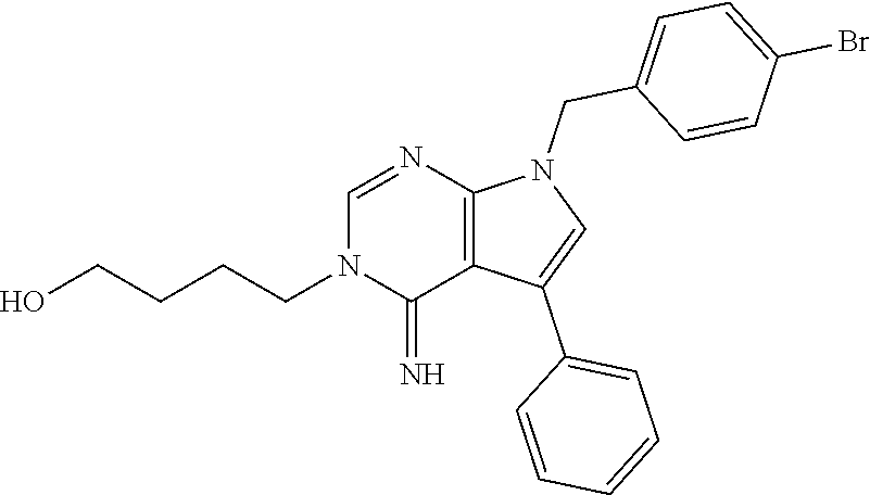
C(N1C(=N)C2=C(N=C1)N(CC1=CC=C(Br)C=C1)C=C2C1=CC=CC=C1)CCCO
